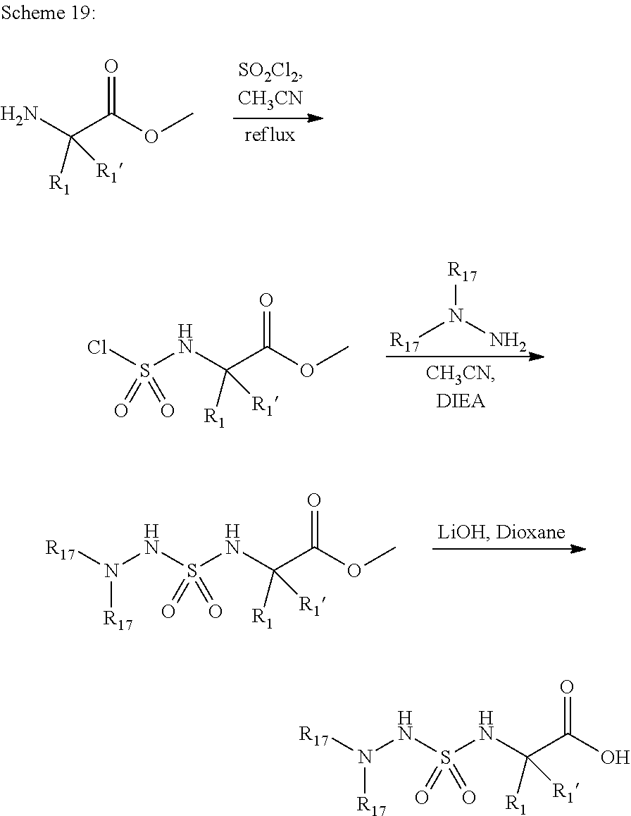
NC(C(OC)=O)([R1])[R1].[R17]N(N)[R17].N(C(C(OC)=O)([R1])[R1])S(Cl)(=O)=O.N(C(C(OC)=O)([R1])[R1])S(NN([R17])[R17])(=O)=O.N(C(C(O)=O)([R1])[R1])S(NN([R17])[R17])(=O)=O
